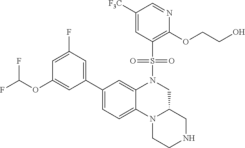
C1(C2=CC=C3C(=C2)N(S(C2=C(OCCO)N=CC([F3C])=C2)(=O)=O)CC2N3CCNC2)=CC(F)=CC(OC(F)F)=C1
